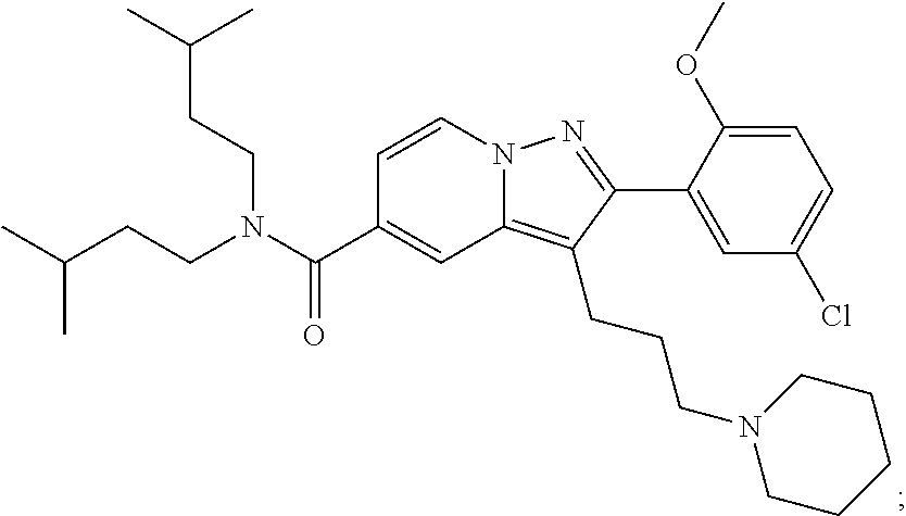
N12C(=C(CCCN3CCCCC3)C(C3=CC(Cl)=CC=C3OC)=N1)C=C(C(N(CCC(C)C)CCC(C)C)=O)C=C2
